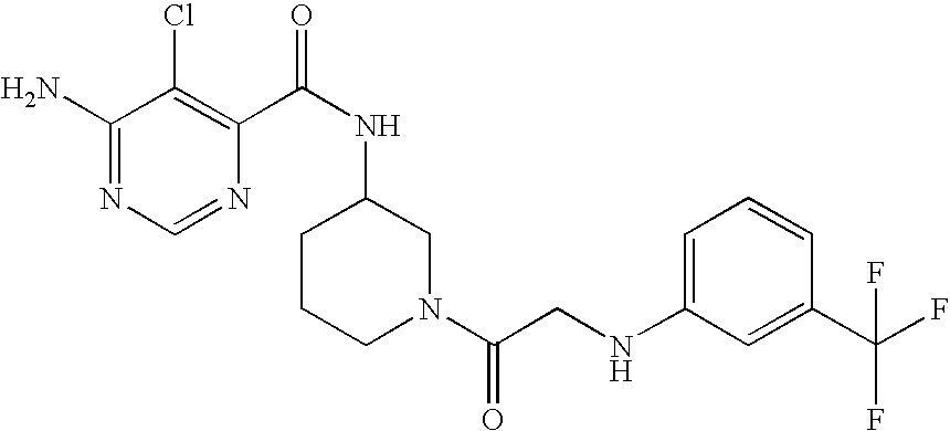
C1(N)=NC=NC(C(NC2CCCN(C(=O)CNC3=CC=CC(C(F)(F)F)=C3)C2)=O)=C1Cl
